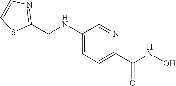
C1(CNC2=CC=C(C(NO)=O)N=C2)=NC=CS1
